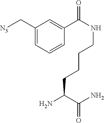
C1(C[N3])=CC=CC(C(NCCCCC(N)C(N)=O)=O)=C1
